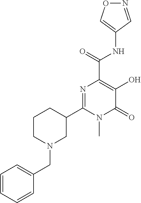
O1N=CC(NC(C2=C(O)C(=O)N(C)C(C3CCCN(CC4=CC=CC=C4)C3)=N2)=O)=C1
